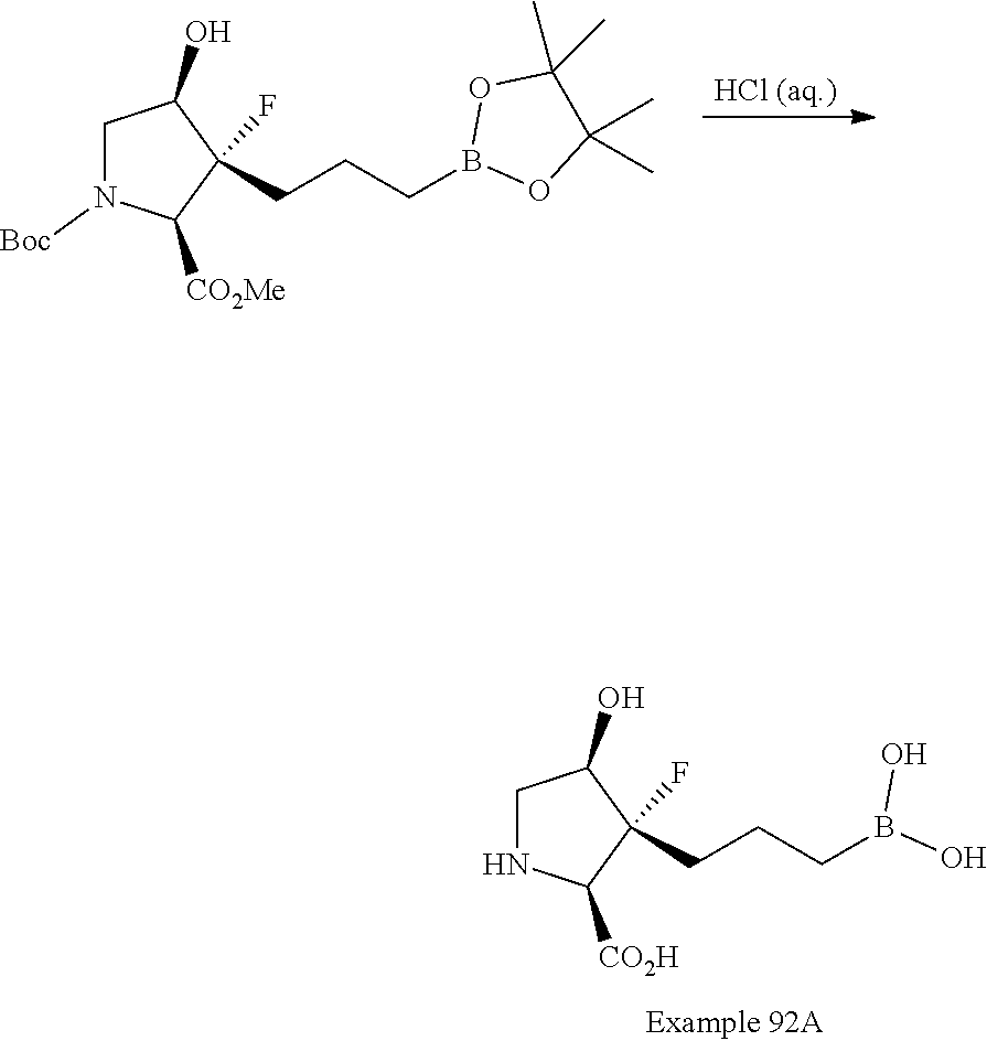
C1NC([CO2H])C(CCCB(O)O)(F)C1O.[HCl (aq.)].C1N([Boc])C([CO2Me])C(CCCB2OC(C)(C)C(C)(C)O2)(F)C1O
